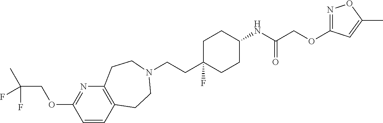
C12=C(C=CC(OCC(C)(F)F)=N1)CCN(CCC1(F)CCC(NC(=O)COC3=NOC(C)=C3)CC1)CC2
